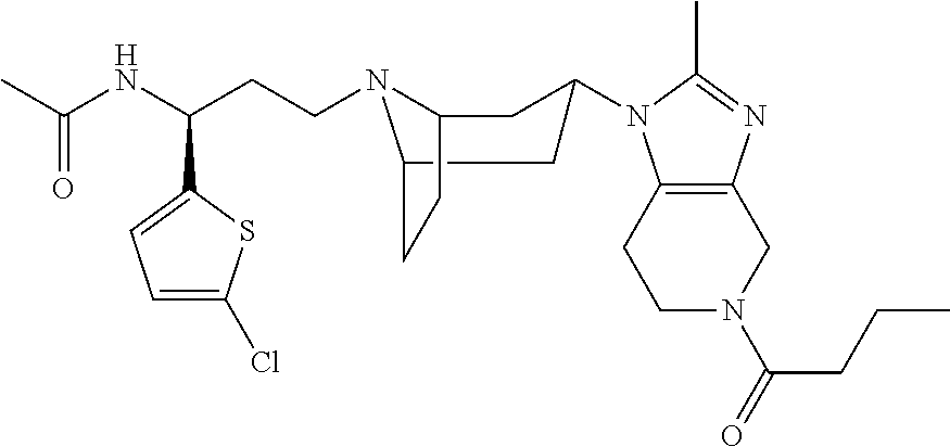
C1N(C(CCC)=O)CC2=C(C1)N(C1CC3N(CCC(C4=CC=C(Cl)S4)NC(C)=O)C(CC3)C1)C(C)=N2
